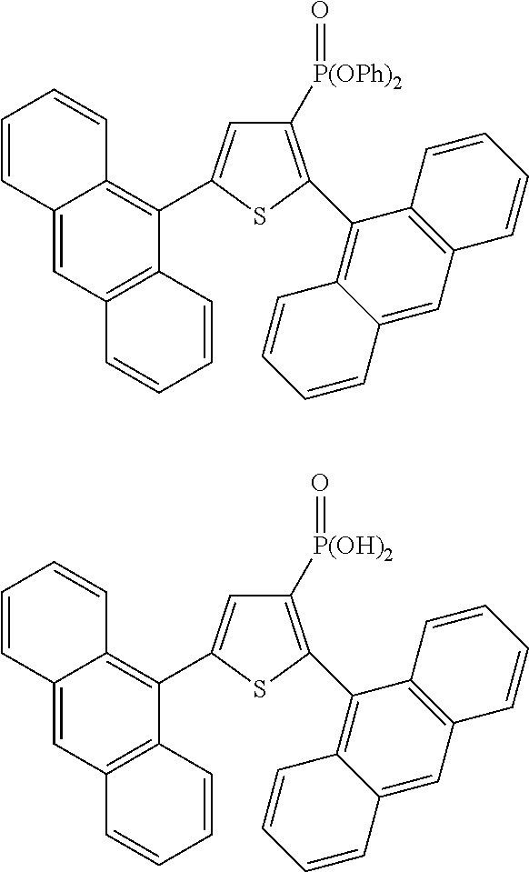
C1([P(OPh)2]=O)=C(C2=C3C(=CC4=C2C=CC=C4)C=CC=C3)SC(C2=C3C(=CC4=C2C=CC=C4)C=CC=C3)=C1.C1([P(OH)2]=O)=C(C2=C3C(=CC4=C2C=CC=C4)C=CC=C3)SC(C2=C3C(=CC4=C2C=CC=C4)C=CC=C3)=C1
